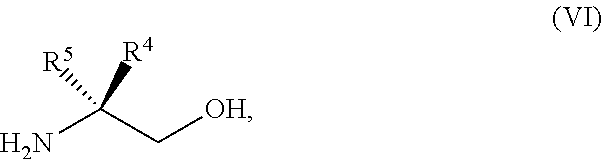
NC(C[OH])([R5])[R4]
